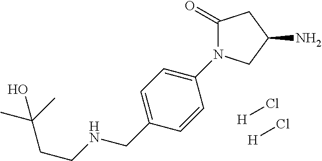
N(CC1=CC=C(N2C(=O)CC(N)C2)C=C1)CCC(C)(C)O.[H]Cl.[H]Cl
